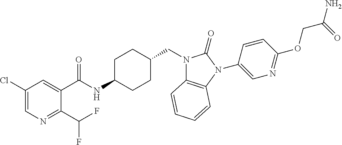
C1(Cl)=CN=C(C(F)F)C(C(NC2CCC(CN3C4=C(N(C5=CN=C(OCC(=O)N)C=C5)C3=O)C=CC=C4)CC2)=O)=C1
